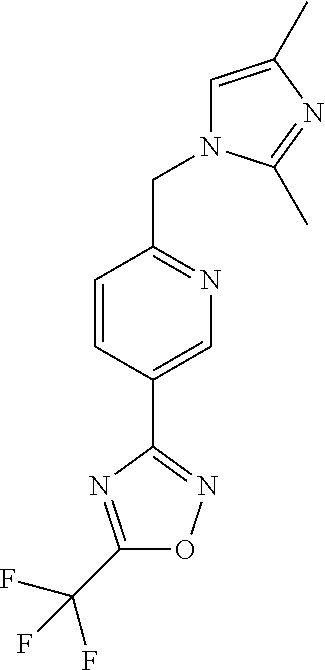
C1=CC(C2=NOC(C(F)(F)F)=N2)=CN=C1CN1C=C(C)N=C1C
